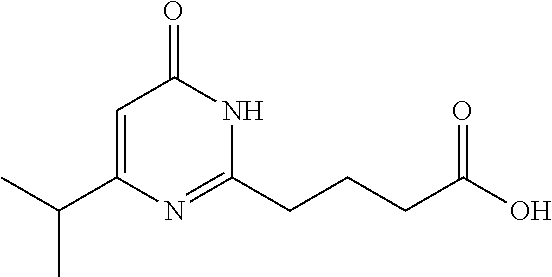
C1=C(C(C)C)N=C(CCCC(O)=O)NC1=O
